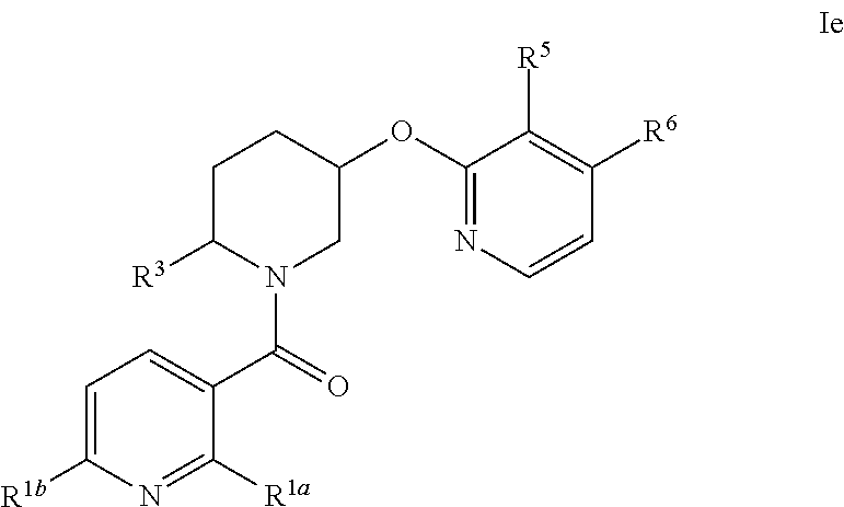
C1(OC2=NC=CC([R6])=C2[R5])CCC([R3])N(C(=O)C2=CC=C([R1b])N=C2[R1a])C1
